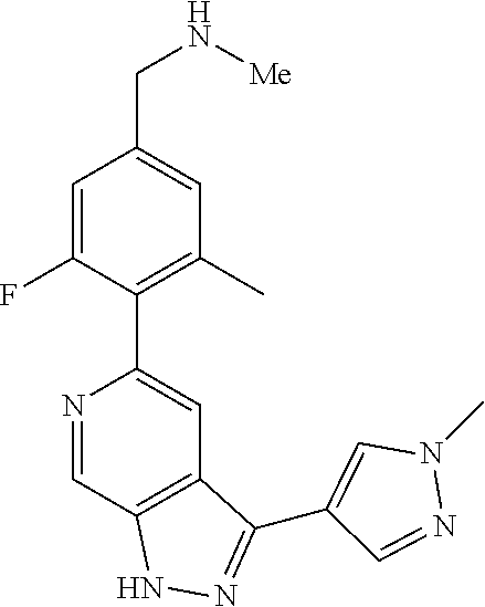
N1=CC2=C(C=C1C1=C(C)C=C(CN[Me])C=C1F)C(C1=CN(C)N=C1)=NN2
